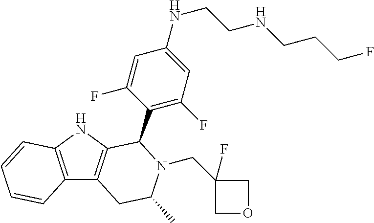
C12=C(NC3=C1CC(C)N(CC1(F)COC1)C3C1=C(F)C=C(NCCNCCCF)C=C1F)C=CC=C2
